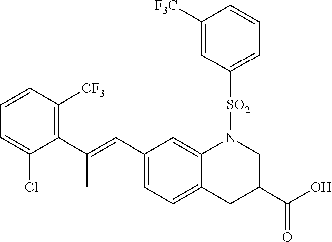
C1(C(=CC2=CC=C3C(=C2)N([SO2]C2=CC=CC([F3C])=C2)CC(C(O)=O)C3)C)=C([CF3])C=CC=C1Cl
